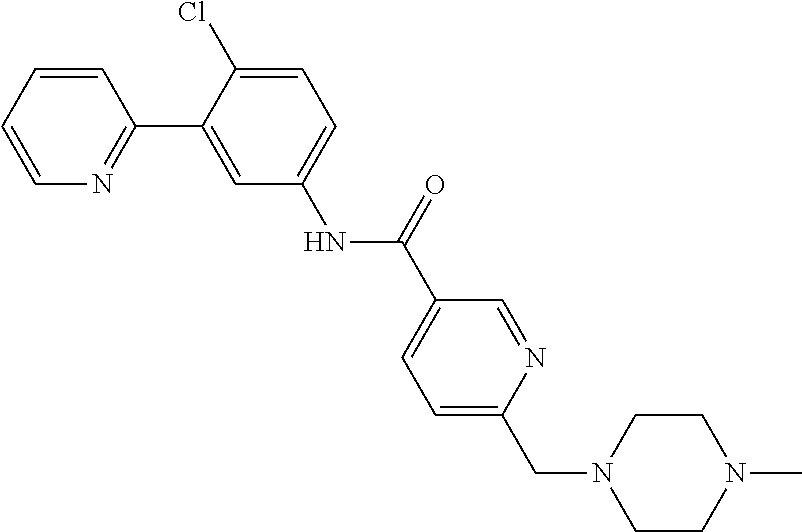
C1=CC=CN=C1C1=CC(NC(C2=CC=C(CN3CCN(C)CC3)N=C2)=O)=CC=C1Cl
